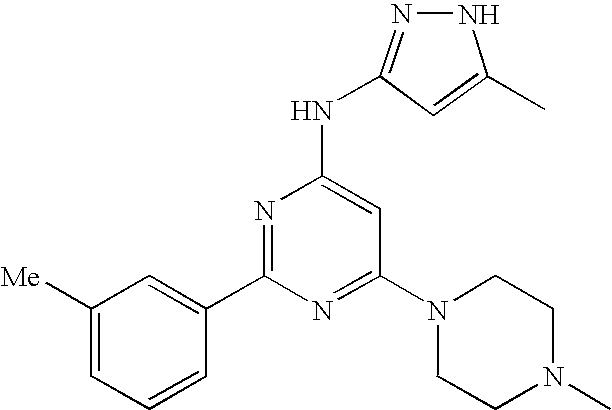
C1([Me])=CC=CC(C2=NC(NC3=NNC(C)=C3)=CC(N3CCN(C)CC3)=N2)=C1
